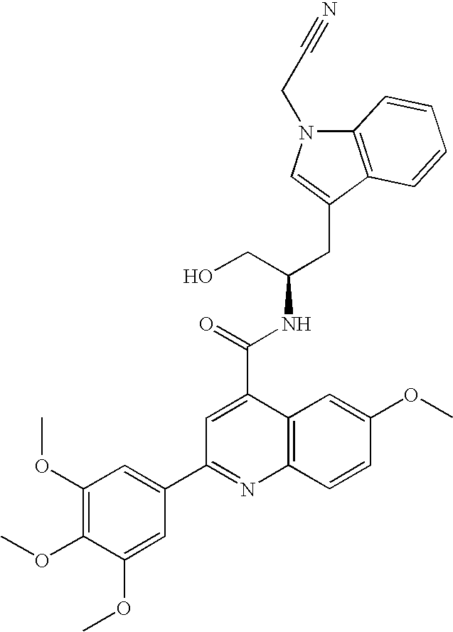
C12=C(C(CC(CO)NC(=O)C3=CC(C4=CC(OC)=C(OC)C(OC)=C4)=NC4=C3C=C(OC)C=C4)=CN1CC#N)C=CC=C2
